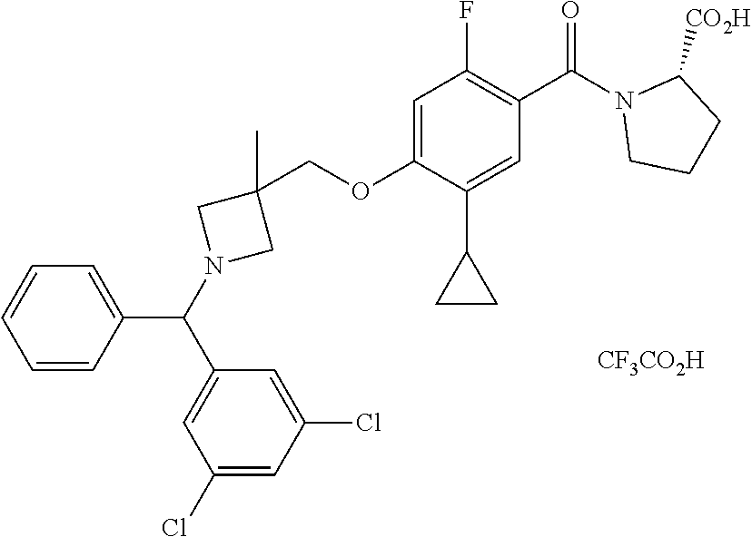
[CF3CO2H].C1=C(OCC2(C)CN(C(C3=CC(Cl)=CC(Cl)=C3)C3=CC=CC=C3)C2)C(C2CC2)=CC(C(N2CCCC2[CO2H])=O)=C1F
